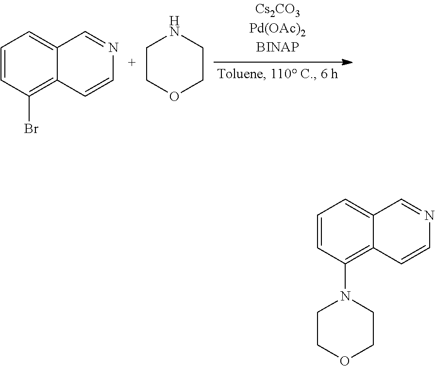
C1=CC(Br)=C2C(=C1)C=NC=C2.C1CNCCO1.C1=CC(N2CCOCC2)=C2C(=C1)C=NC=C2
